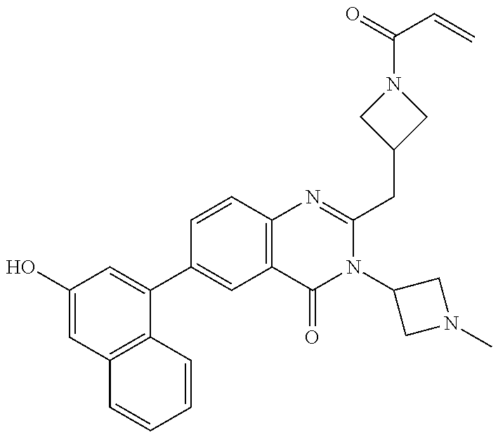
C1(O)=CC2=C(C(C3=CC4=C(C=C3)N=C(CC3CN(C(=O)C=C)C3)N(C3CN(C)C3)C4=O)=C1)C=CC=C2
